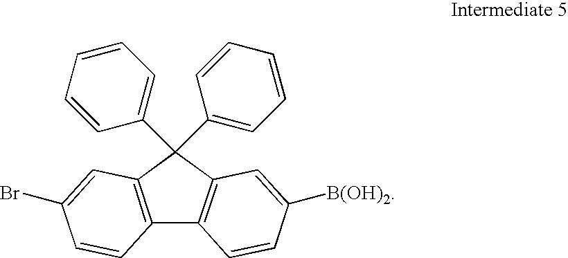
C12=C(C(C3=CC=CC=C3)(C3=CC=CC=C3)C3=C1C=CC([B(OH)2])=C3)C=C(Br)C=C2
